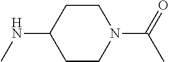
C1CN(C(=O)C)CCC1NC
